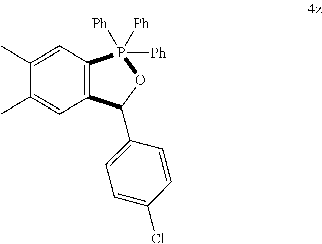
C1=C(C)C(C)=CC2=C1P([Ph])([Ph])([Ph])OC2C1=CC=C(Cl)C=C1
